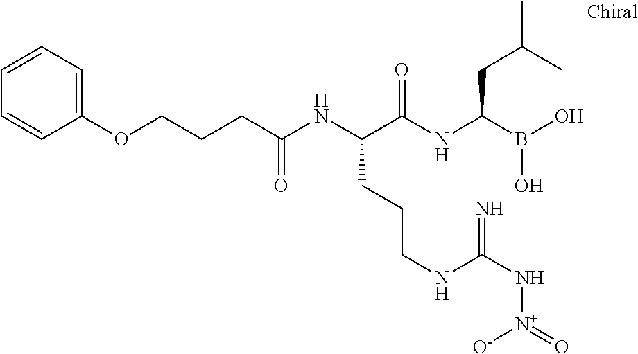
C(C(NC(C(NC(B(O)O)CC(C)C)=O)CCCNC(N[N+](=O)[O-])=N)=O)CCOC1=CC=CC=C1
